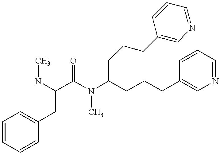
C1=CC=CC(CC(NC)C(N(C(CCCC2=CN=CC=C2)CCCC2=CN=CC=C2)C)=O)=C1
